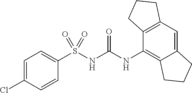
S(NC(NC1=C2C(=CC3=C1CCC3)CCC2)=O)(C1=CC=C(Cl)C=C1)(=O)=O
